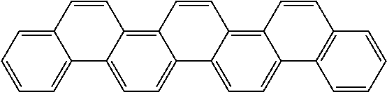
C12=CC=CC=C1C1=CC=C3C(=C1C=C2)C=CC1=C2C(=CC=C31)C1=C(C=C2)C=CC=C1
